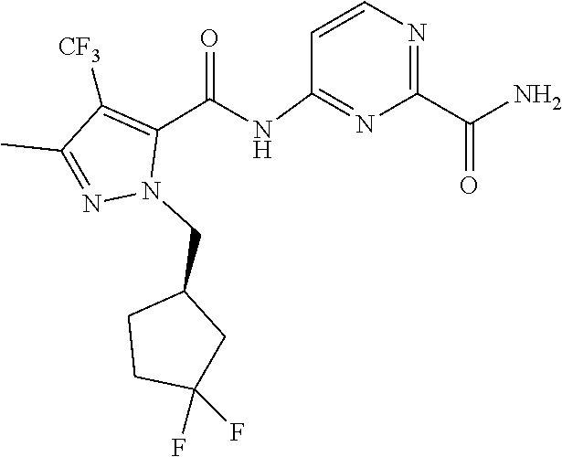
O=C(C1=NC=CC(NC(C2=C([CF3])C(C)=NN2CC2CCC(F)(F)C2)=O)=N1)N
